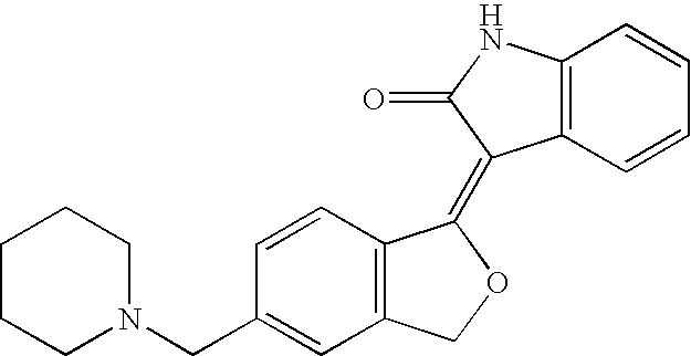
C1(CN2CCCCC2)=CC2=C(C=C1)C(=C1C3=C(NC1=O)C=CC=C3)OC2
